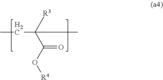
CCC([R3])(C)C(O[R4])=O
